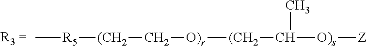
C[R5][(CH2]C[O)r][(CH2]C(C)[O)s][Z]
